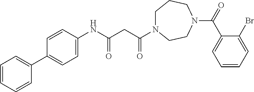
C1=CC=CC(C2=CC=C(NC(CC(=O)N3CCCN(C(=O)C4=CC=CC=C4Br)CC3)=O)C=C2)=C1
